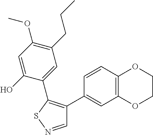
C1=NSC(C2=CC(CCC)=C(OC)C=C2O)=C1C1=CC2=C(C=C1)OCCO2
